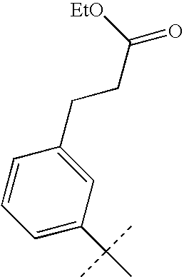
C1=C(C(C)(C)C)C=C(CCC(=O)[EtO])C=C1
